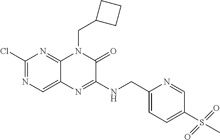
C1(Cl)=NC=C2C(=N1)N(CC1CCC1)C(=O)C(NCC1=CC=C(S(C)(=O)=O)C=N1)=N2
